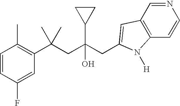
C1=CC(F)=CC(C(CC(CC2=CC3=C(C=CN=C3)N2[H])(C2CC2)O)(C)C)=C1C
